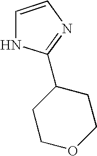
C1=CN=C(C2CCOCC2)N1
